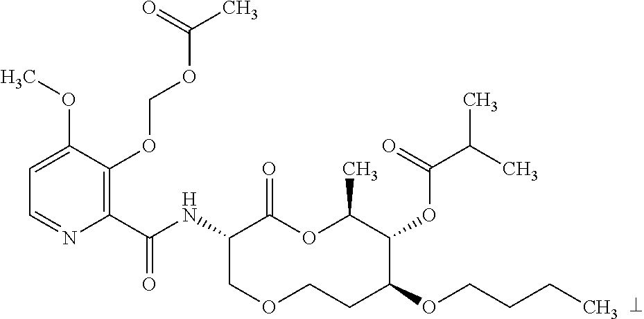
C1(C(NC2COCCC(OCCCC)C(OC(C(C)C)=O)C(C)OC2=O)=O)=C(OCOC(C)=O)C(OC)=CC=N1
